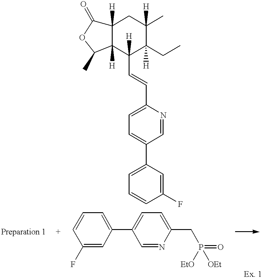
C1=CC=C(C2=CC=C(CP(=O)([EtO])[OEt])N=C2)C=C1F.C12([H])C([H])(C(C=CC3=CC=C(C4=CC=CC(F)=C4)C=N3)([H])C(CC)([H])C(C)([H])C1)C(C)OC2=O
